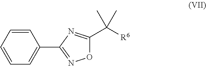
O1C(C([R6])(C)C)=NC(C2=CC=CC=C2)=N1
